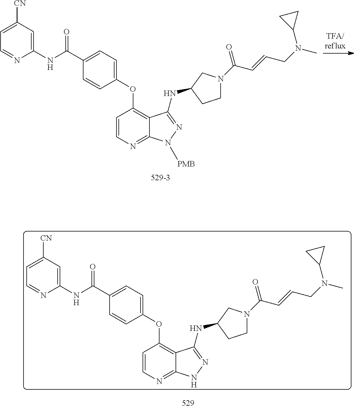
C1=C([CN])C=C(NC(C2=CC=C(OC3=C4C(=NC=C3)N([PMB])N=C4NC3CCN(C(C=CCN(C)C4CC4)=O)C3)C=C2)=O)N=C1.C1=C([CN])C=C(NC(C2=CC=C(OC3=C4C(=NC=C3)NN=C4NC3CCN(C(C=CCN(C)C4CC4)=O)C3)C=C2)=O)N=C1
